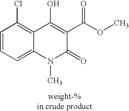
ClC1=C2C(=CC=C1)N(C)C(=O)C(C(OC)=O)=C2O
